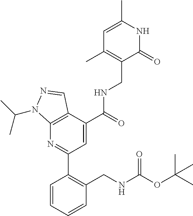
C1=CC=CC(CNC(OC(C)(C)C)=O)=C1C1=NC2=C(C(C(=O)NCC3=C(C)C=C(C)NC3=O)=C1)C=NN2C(C)C
